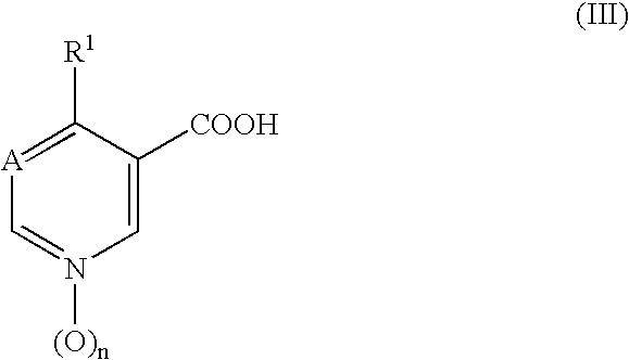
C1=N([(O)n])C=C([COOH])C([R1])=[A]1
